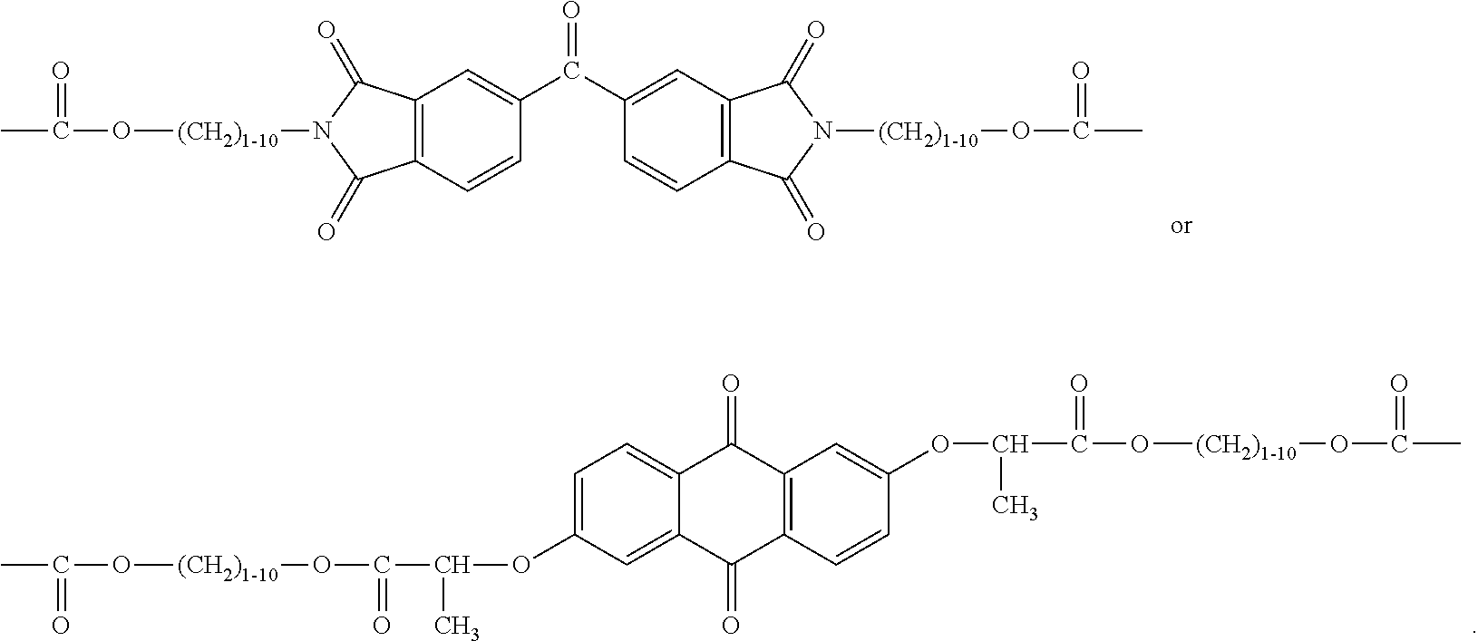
C(O[(CH2)1-10]N1C(=O)C2=C(C1=O)C=C(C(=O)C1=CC3=C(C=C1)C(=O)N([(CH2)1-10]OC(=O)C)C3=O)C=C2)(C)=O.C(O[(CH2)1-10]OC(=O)C(OC1=CC=C2C(=C1)C(=O)C1=C(C2=O)C=C(OC(C)C(=O)O[(CH2)1-10]OC(=O)C)C=C1)C)(C)=O
